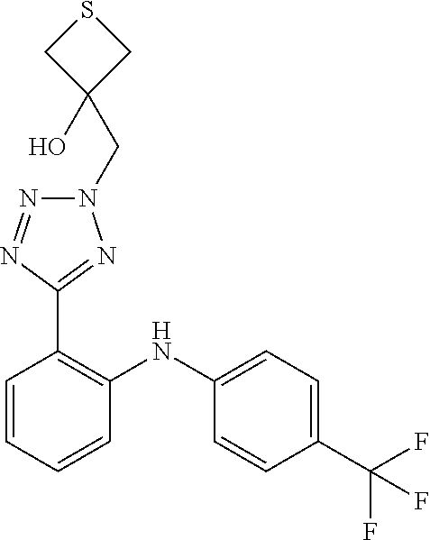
C1=C(NC2=C(C3=NN(CC4(O)CSC4)N=N3)C=CC=C2)C=CC(C(F)(F)F)=C1
